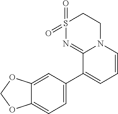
C1S(=O)(=O)N=C2N(C1)C=CC=C2C1=CC=C2C(=C1)OCO2
